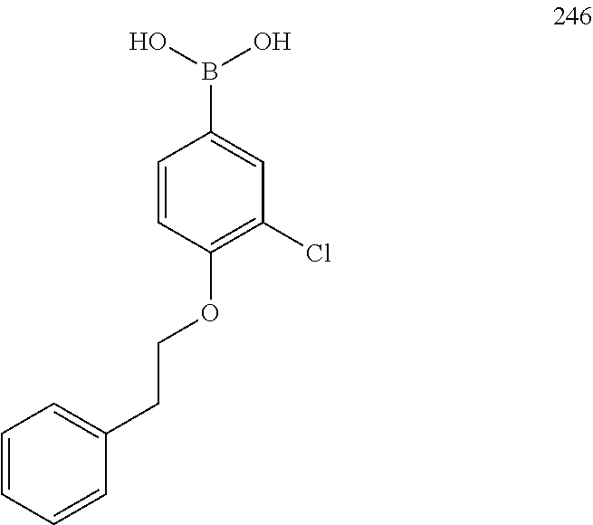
C1=CC(OCCC2=CC=CC=C2)=C(Cl)C=C1B(O)O
